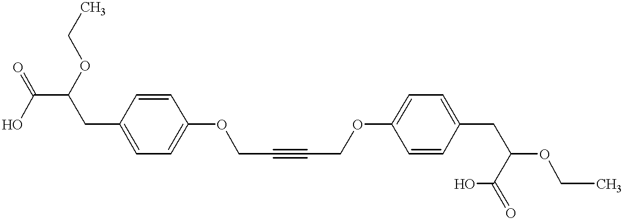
OC(C(OCC)CC1=CC=C(OCC#CCOC2=CC=C(CC(C(O)=O)OCC)C=C2)C=C1)=O
